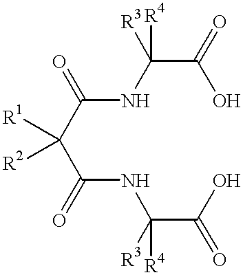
[R1]C(C(NC(C(O)=O)([R4])[R3])=O)(C(NC(C(O)=O)([R4])[R3])=O)[R2]
